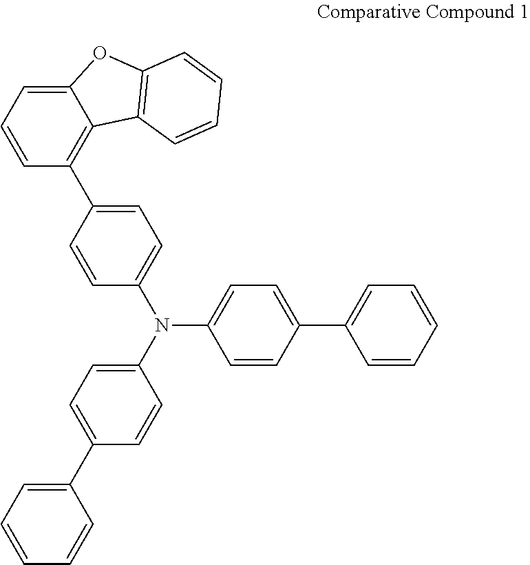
N(C1=CC=C(C2=CC=CC=C2)C=C1)(C1=CC=C(C2=CC=CC=C2)C=C1)C1=CC=C(C2=C3C(=CC=C2)OC2=C3C=CC=C2)C=C1
